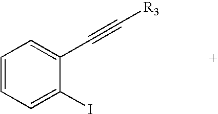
C1=CC=C(I)C(C#C[R3])=C1
